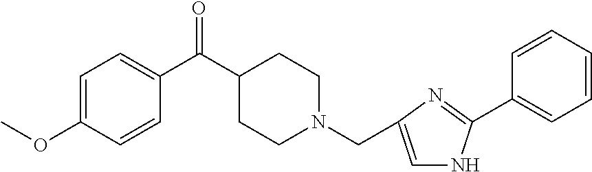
C1=C(OC)C=CC(C(C2CCN(CC3=CNC(C4=CC=CC=C4)=N3)CC2)=O)=C1
